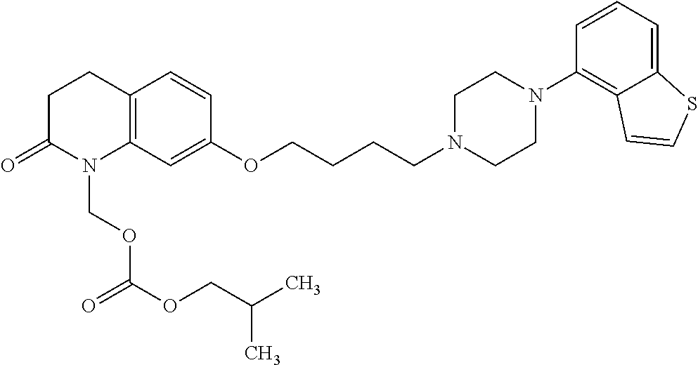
C1C(=O)N(COC(OCC(C)C)=O)C2=C(C1)C=CC(OCCCCN1CCN(C3=C4C(=CC=C3)SC=C4)CC1)=C2
